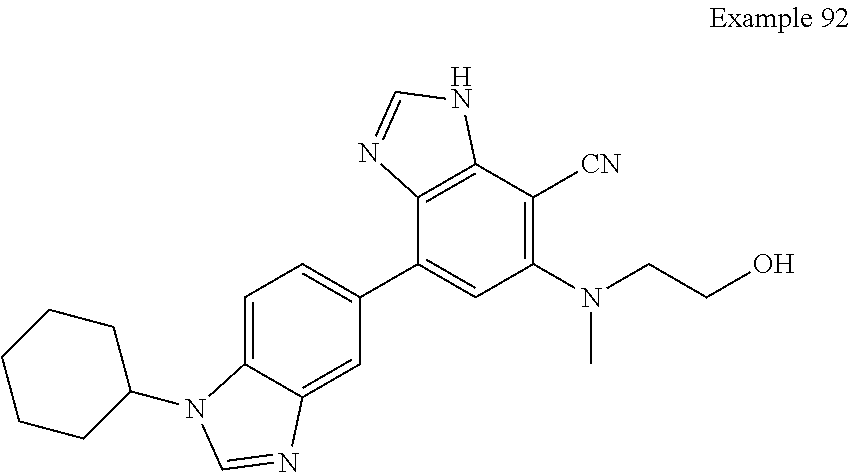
C1(C2=CC(N(CCO)C)=C([CN])C3=C2N=CN3)=CC=C2C(=C1)N=CN2C1CCCCC1
